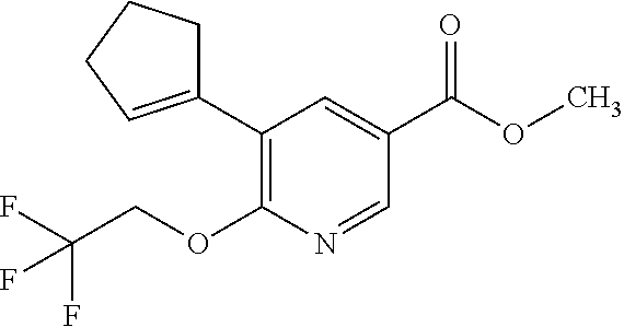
C1(C2=C(OCC(F)(F)F)N=CC(C(OC)=O)=C2)=CCCC1
